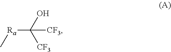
C[Ra]C(O)([CF3])[CF3]
